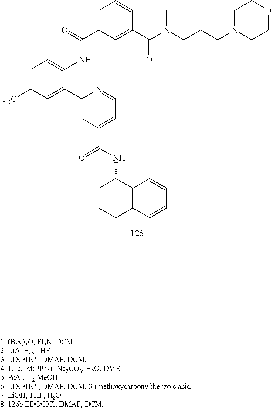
C1=NC(C2=CC([F3C])=CC=C2NC(=O)C2=CC=CC(C(=O)N(C)CCCN3CCOCC3)=C2)=CC(C(=O)NC2CCCC3=C2C=CC=C3)=C1
